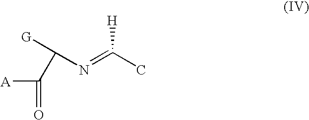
[G]C(C([A])=O)N=C(C)[H]
